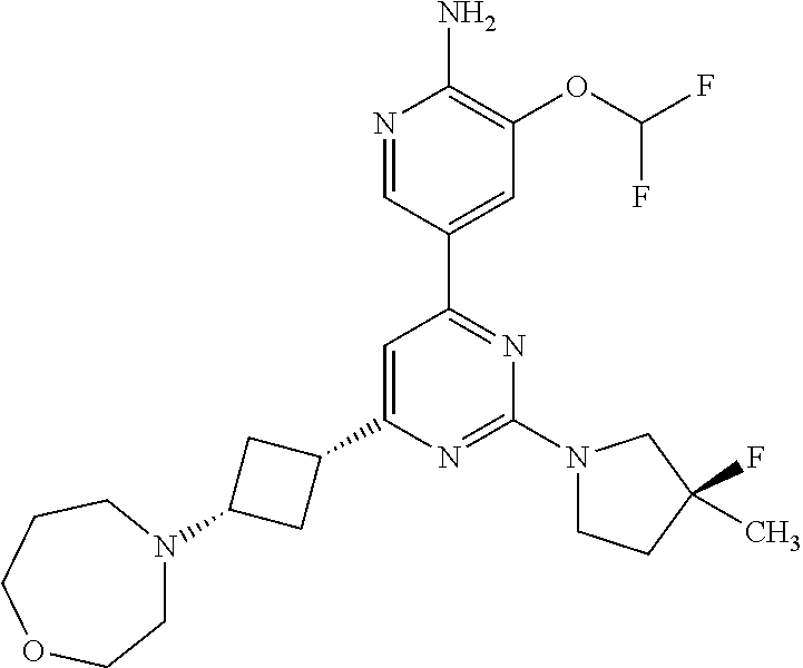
N1=CC(C2=NC(N3CCC(F)(C)C3)=NC(C3CC(N4CCOCCC4)C3)=C2)=CC(OC(F)F)=C1N
